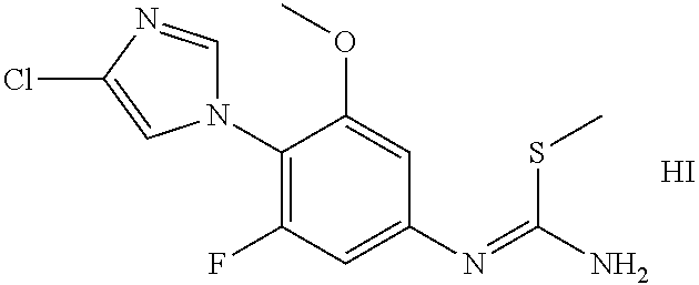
N1(C2=C(F)C=C(N=C(N)SC)C=C2OC)C=NC(Cl)=C1.I
